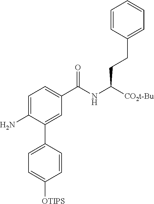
C1=CC(CCC([CO2t-Bu])NC(C2=CC=C(N)C(C3=CC=C([OTIPS])C=C3)=C2)=O)=CC=C1
